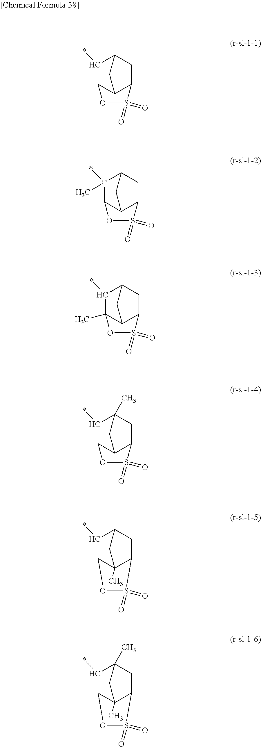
C12C3C(C(*)C(C1)C3)OS2(=O)=O.C12C3C(C(*)(C)C(C1)C3)OS2(=O)=O.C12C3C(C)(C(*)C(C1)C3)OS2(=O)=O.C12C3C(C(*)C(C)(C1)C3)OS2(=O)=O.C12C3(C)C(C(*)C(C1)C3)OS2(=O)=O.C12C3(C)C(C(*)C(C)(C1)C3)OS2(=O)=O
